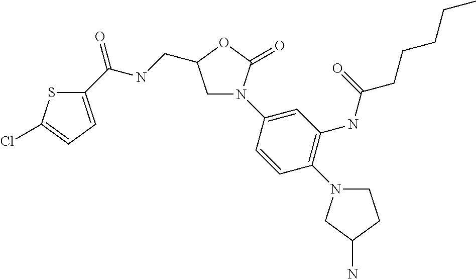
C1N(C2=CC(NC(CCCCC)=O)=C(N3CCC(N)C3)C=C2)C(=O)OC1CNC(C1=CC=C(Cl)S1)=O
